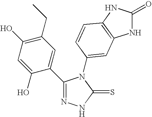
C1(C2=CC(CC)=C(O)C=C2O)=NNC(=S)N1C1=CC2=C(NC(=O)N2)C=C1
